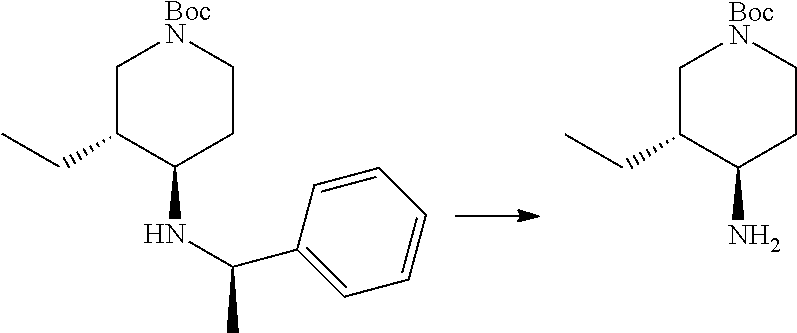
C1C(CC)C(NC(C)C2=CC=CC=C2)CC[BocN]1.C1C(CC)C(N)CC[BocN]1
